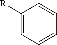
[R]C1=CC=CC=C1
